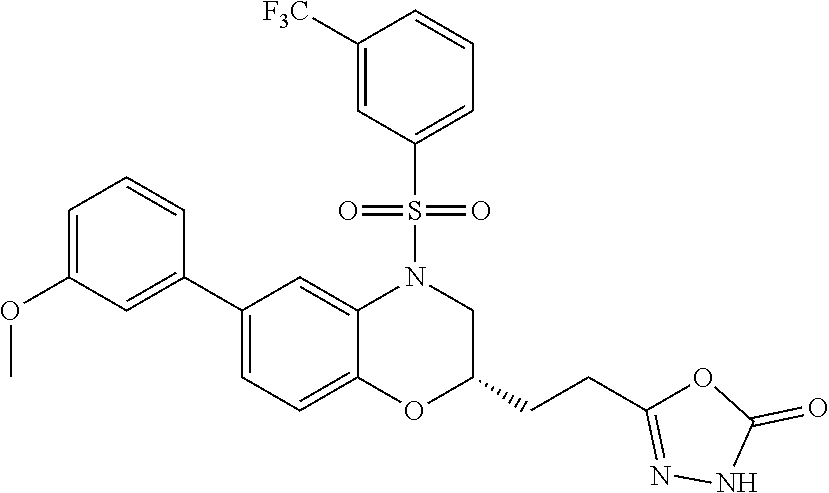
C1=C(OC)C=C(C2=CC=C3C(=C2)N(S(C2=CC=CC([F3C])=C2)(=O)=O)CC(CCC2=NNC(=O)O2)O3)C=C1
